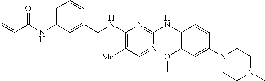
C1=C(NC(C=C)=O)C=C(CNC2=C([Me])C=NC(NC3=C(OC)C=C(N4CCN(C)CC4)C=C3)=N2)C=C1
